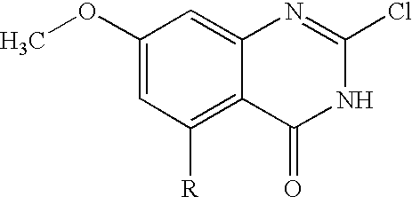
C1(OC)=CC([R])=C2C(=C1)N=C(Cl)NC2=O
